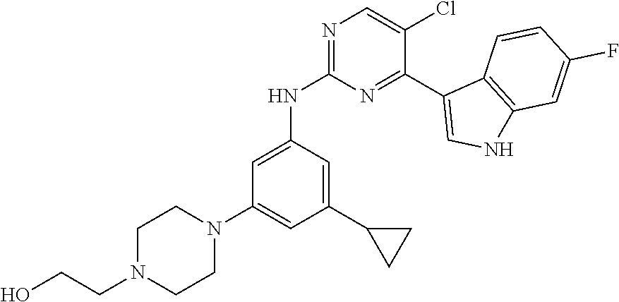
N1=C(NC2=CC(N3CCN(CCO)CC3)=CC(C3CC3)=C2)N=C(C2=CNC3=C2C=CC(F)=C3)C(Cl)=C1
